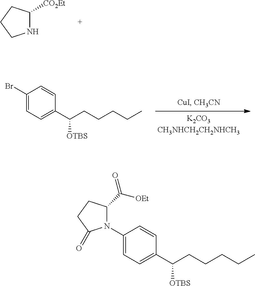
N1C([CO2Et])CCC1.C1(Br)=CC=C(C(CCCCC)[OTBS])C=C1.C1(N2C(C([OEt])=O)CCC2=O)=CC=C(C(CCCCC)[OTBS])C=C1
